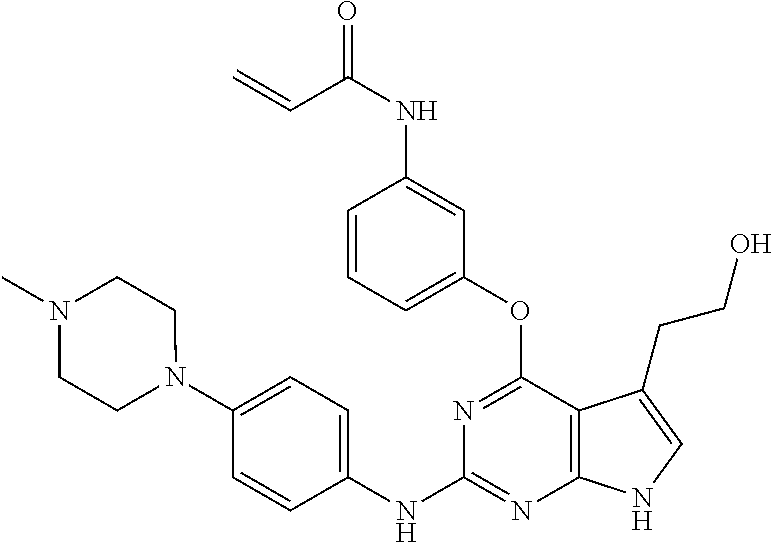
O=C(NC1=CC(OC2=NC(NC3=CC=C(N4CCN(C)CC4)C=C3)=NC3=C2C(CCO)=CN3)=CC=C1)C=C
